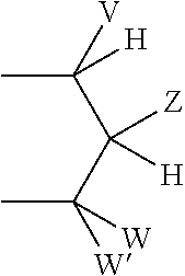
C(C)(C(C(C)([W])[W])([Z])[H])([V])[H]
